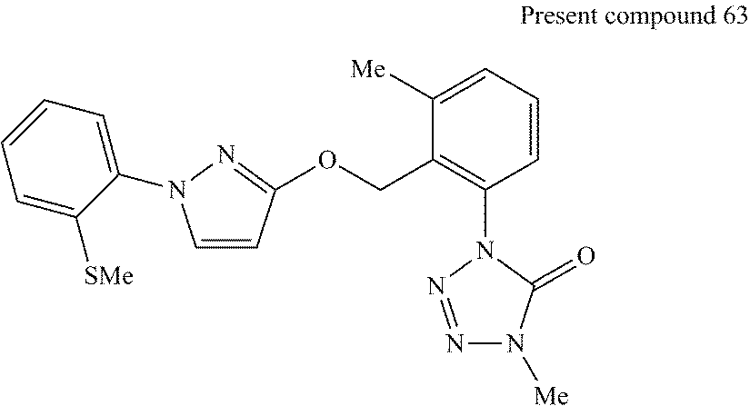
C1=CC(OCC2=C(N3N=NN([Me])C3=O)C=CC=C2[Me])=NN1C1=CC=CC=C1[SMe]
